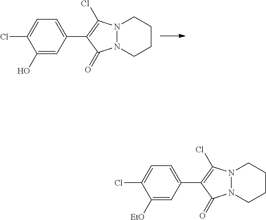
N12N(CCCC1)C(=O)C(C1=CC=C(Cl)C(O)=C1)=C2Cl.N12N(CCCC1)C(=O)C(C1=CC=C(Cl)C([EtO])=C1)=C2Cl
